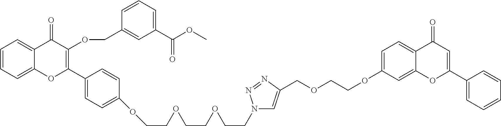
C1=CC=C2C(=C1)C(=O)C(OCC1=CC(C(OC)=O)=CC=C1)=C(C1=CC=C(OCCOCCOCCN3C=C(COCCOC4=CC=C5C(=C4)OC(C4=CC=CC=C4)=CC5=O)N=N3)C=C1)O2
